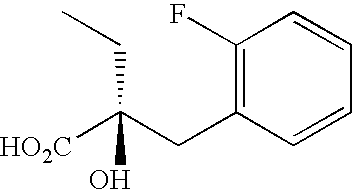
C1(F)=C(CC(CC)([HO2C])O)C=CC=C1
